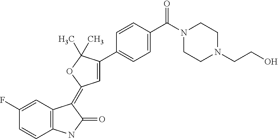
C1=CC2=C(C=C1F)C(=C1C=C(C3=CC=C(C(N4CCN(CCO)CC4)=O)C=C3)C(C)(C)O1)C(=O)N2
